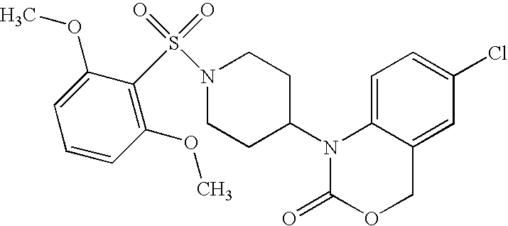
C1=C2C(=CC(Cl)=C1)COC(=O)N2C1CCN(S(=O)(=O)C2=C(OC)C=CC=C2OC)CC1
